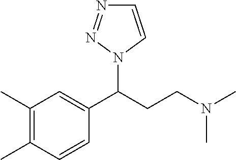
C1(C)=C(C)C=CC(C(CCN(C)C)N2C=CN=N2)=C1
